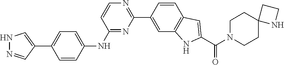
N1=C(NC2=CC=C(C3=CNN=C3)C=C2)C=CN=C1C1=CC2=C(C=C1)C=C(C(N1CCC3(CC1)NCC3)=O)N2
